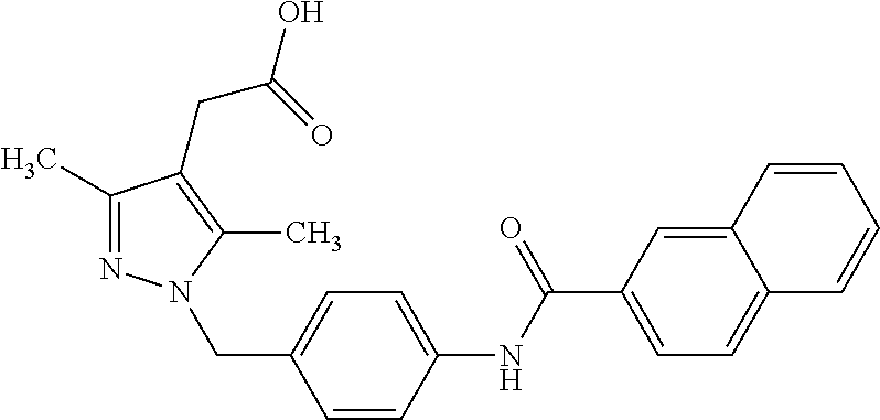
C1(C)=NN(CC2=CC=C(NC(C3=CC=C4C(=C3)C=CC=C4)=O)C=C2)C(C)=C1CC(=O)O
